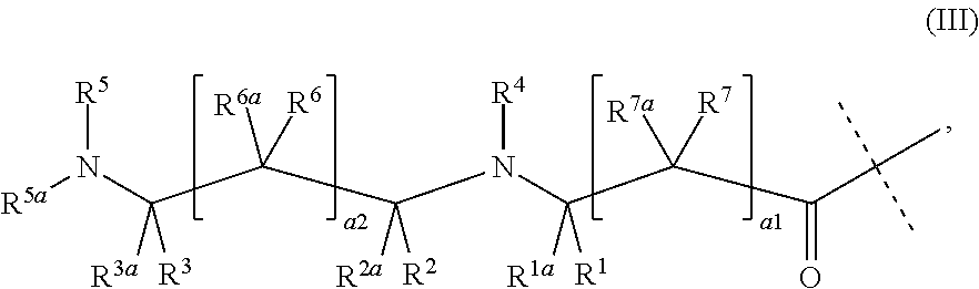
[R5]N(C(C([R6a])([R6])C(N([R4])C([R1])([R1a])C([R7a])([R7])C(C(C)(C)C)=O)([R2])[R2a])([R3])[R3a])[R5a]
